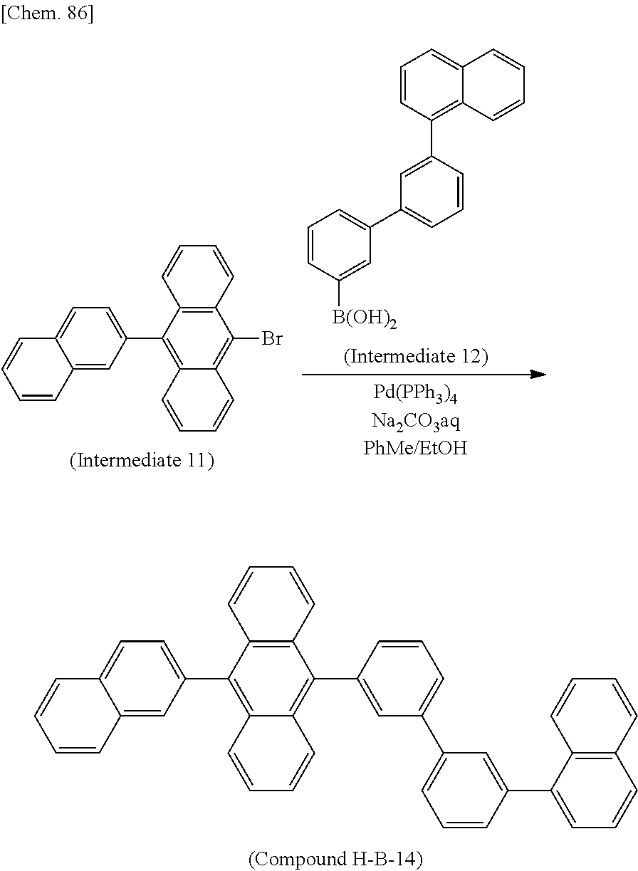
C1=CC2=CC(C3=C4C(=C(C5=CC(C6=CC=CC(C7=CC=CC8=C7C=CC=C8)=C6)=CC=C5)C5=C3C=CC=C5)C=CC=C4)=CC=C2C=C1.C1=CC2=CC(C3=C4C(=C(Br)C5=C3C=CC=C5)C=CC=C4)=CC=C2C=C1.C1=CC([B(OH)2])=CC(C2=CC=CC(C3=C4C(=CC=C3)C=CC=C4)=C2)=C1
